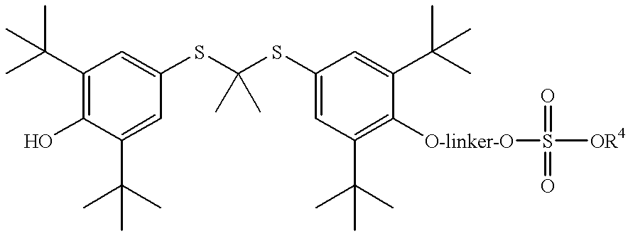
C1(C(C)(C)C)=C(O)C(C(C)(C)C)=CC(SC(SC2=CC(C(C)(C)C)=C([O-linker-O]S([OR4])(=O)=O)C(C(C)(C)C)=C2)(C)C)=C1
